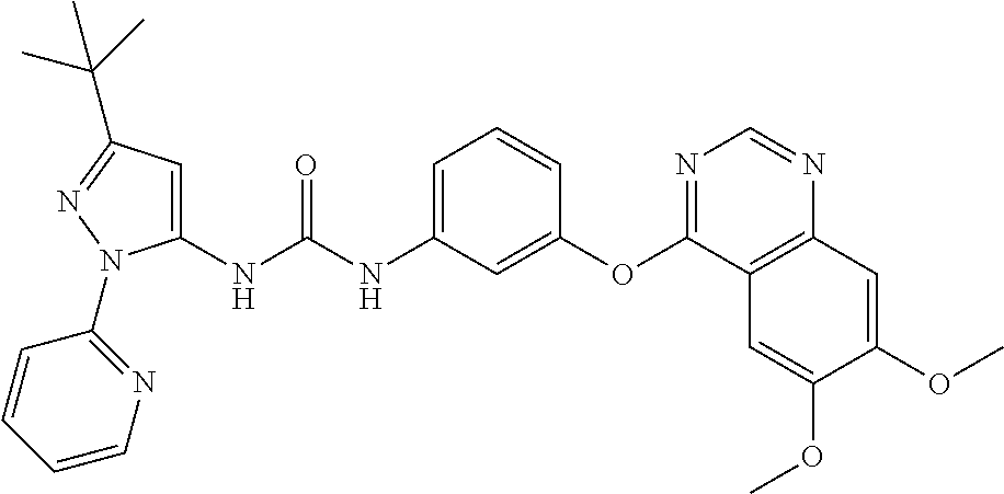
C1(NC(NC2=CC=CC(OC3=NC=NC4=C3C=C(OC)C(OC)=C4)=C2)=O)=CC(C(C)(C)C)=NN1C1=NC=CC=C1
